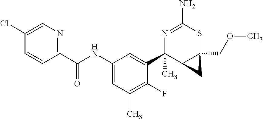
C1(Cl)=CN=C(C(NC2=CC(C)=C(F)C(C3(C)C4C(COC)(SC(N)=N3)C4)=C2)=O)C=C1
